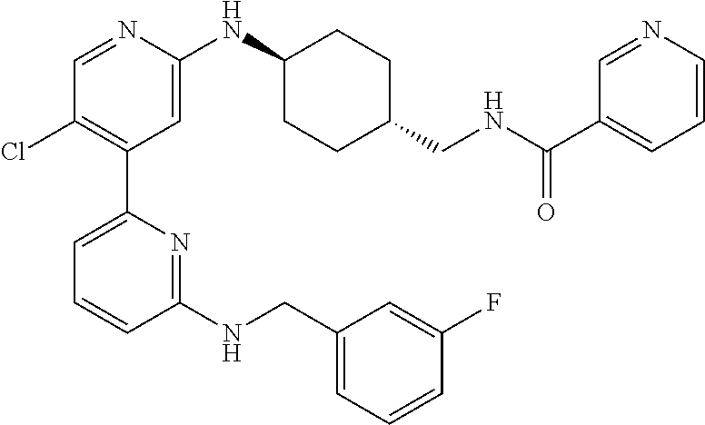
C1=NC(NC2CCC(CNC(C3=CC=CN=C3)=O)CC2)=CC(C2=CC=CC(NCC3=CC=CC(F)=C3)=N2)=C1Cl
